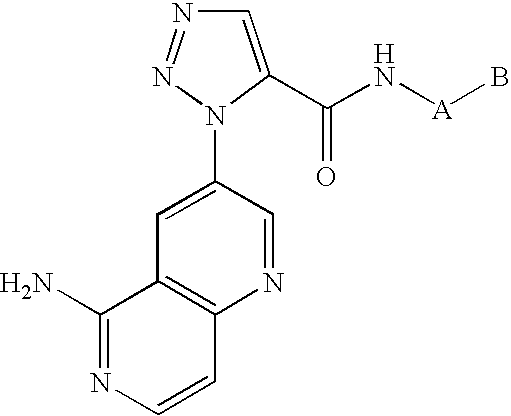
N1=CC(N2N=NC=C2C(N[A]B)=O)=CC2=C1C=CN=C2N
